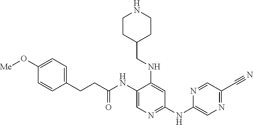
C1(NC(=O)CCC2=CC=C(O[Me])C=C2)=CN=C(NC2=CN=C(C#N)C=N2)C=C1NCC1CCNCC1
